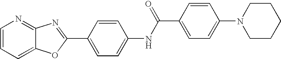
C1=CC=C2C(=N1)N=C(C1=CC=C(NC(C3=CC=C(N4CCCCC4)C=C3)=O)C=C1)O2
